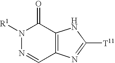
N1([R1])N=CC2=C(C1=O)NC([T11])=N2
